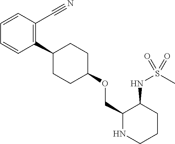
C1(OCC2NCCCC2NS(=O)(C)=O)CCC(C2=C(C#N)C=CC=C2)CC1
